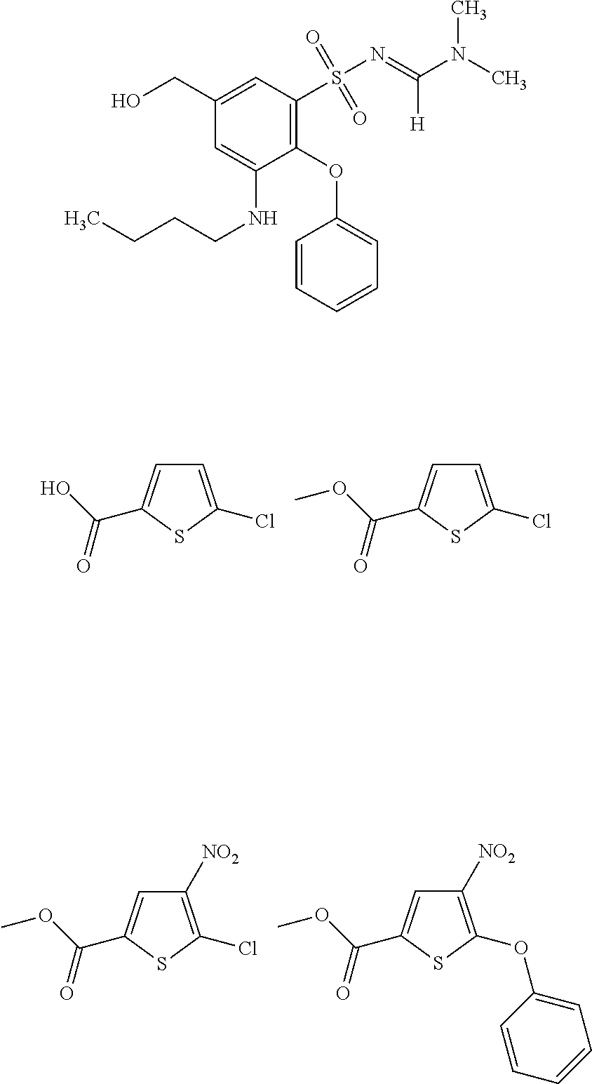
C1=C(Cl)SC(C(O)=O)=C1.C1=C(Cl)SC(C(OC)=O)=C1.C1([NO2])=C(Cl)SC(C(OC)=O)=C1.C1([NO2])=C(OC2=CC=CC=C2)SC(C(OC)=O)=C1.C1(CO)=CC(S(N=C(N(C)C)[H])(=O)=O)=C(OC2=CC=CC=C2)C(NCCCC)=C1
